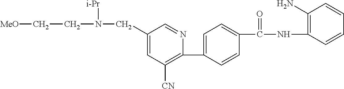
C1(C2=CC=C(C(NC3=C(N)C=CC=C3)=O)C=C2)=C([CN])C=C(CN([i-Pr])CC[MeO])C=N1
